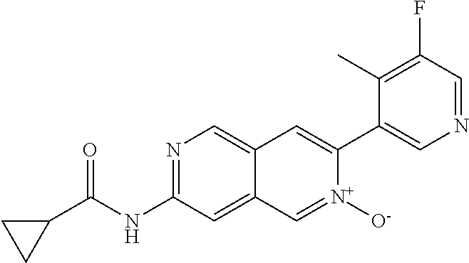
N1=C(NC(C2CC2)=O)C=C2C(=C1)C=C(C1=CN=CC(F)=C1C)[N+]([O-])=C2
